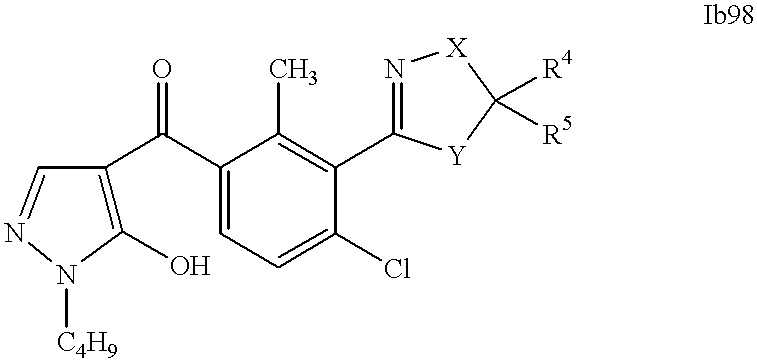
C1(O)=C(C(C2=CC=C(Cl)C(C3=N[X]C([R4])([R5])[Y]3)=C2C)=O)C=NN1[C4H9]
